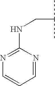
C1(NCC(C)C)=NC=CC=N1
